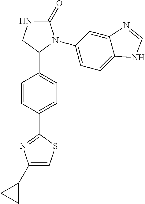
C1=CC(C2=NC(C3CC3)=CS2)=CC=C1C1N(C2=CC=C3C(=C2)N=CN3)C(=O)NC1
